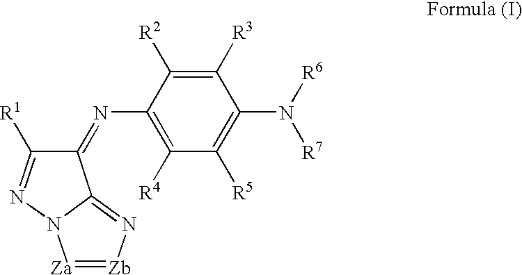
C1([R3])=C([R2])C(N=C2C([R1])=NN3C2=N[Zb]=[Za]3)=C([R4])C([R5])=C1N([R6])[R7]
